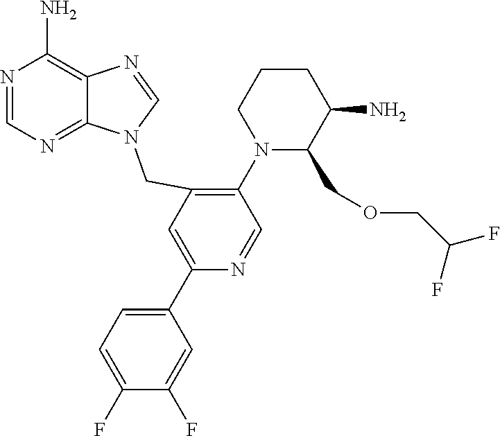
N1=CN(CC2=C(N3C(COCC(F)F)C(N)CCC3)C=NC(C3=CC=C(F)C(F)=C3)=C2)C2=NC=NC(N)=C12
